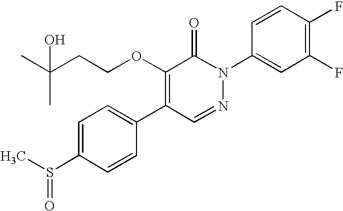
CC(CCOC1=C(C2=CC=C(S(C)=O)C=C2)C=NN(C2=CC(F)=C(F)C=C2)C1=O)(C)O
